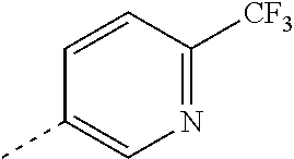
C1=CC([CF3])=NC=C1C
